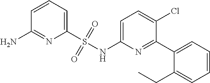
C1=C(NS(C2=CC=CC(N)=N2)(=O)=O)N=C(C2=CC=CC=C2CC)C(Cl)=C1
